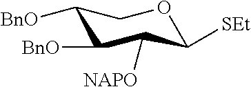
C1([BnO])C([NAPO])C([SEt])OCC1[BnO]
